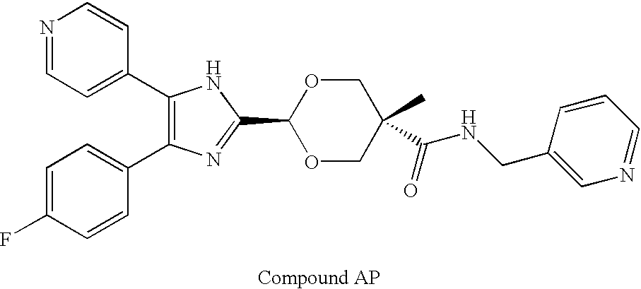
C1(C2=CC=NC=C2)=C(C2=CC=C(F)C=C2)N=C(C2OCC(C)(C(NCC3=CN=CC=C3)=O)CO2)N1
